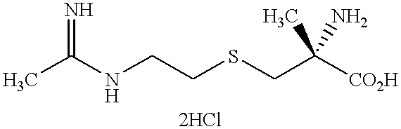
N(CCSCC([CO2H])(C)N)C(C)=N
